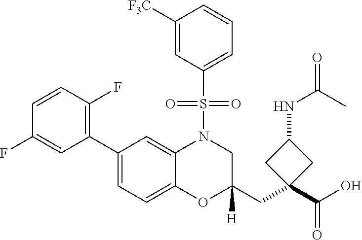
C1(C2=CC=C3C(=C2)N(S(C2=CC=CC([F3C])=C2)(=O)=O)CC(CC2(C(=O)O)CC(NC(C)=O)C2)([H])O3)=C(F)C=CC(F)=C1
